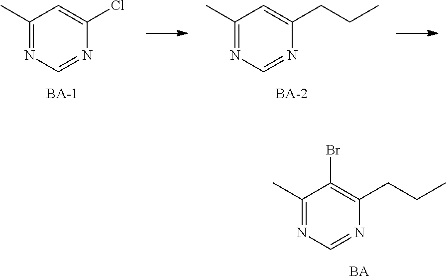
C1(C)=NC=NC(CCC)=C1Br.C1(C)=NC=NC(Cl)=C1.C1(C)=NC=NC(CCC)=C1
